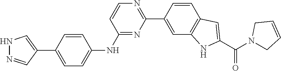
N1=C(NC2=CC=C(C3=CNN=C3)C=C2)C=CN=C1C1=CC2=C(C=C1)C=C(C(=O)N1CC=CC1)N2
